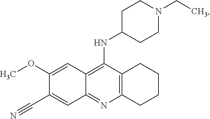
C12=C(N=C3C(=C1NC1CCN(CC)CC1)C=C(OC)C(C#N)=C3)CCCC2
